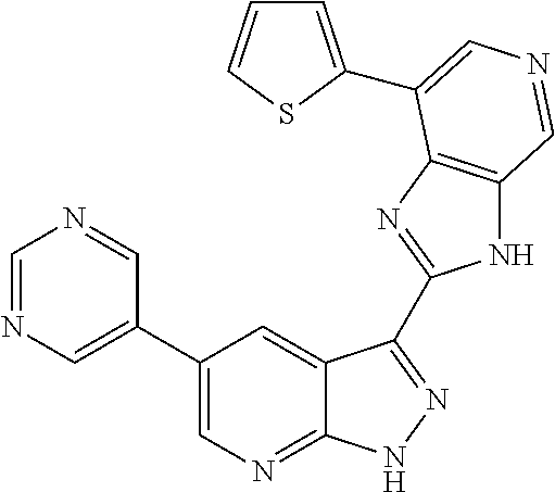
C1(C2=CN=CN=C2)=CN=C2C(=C1)C(C1=NC3=C(N1)C=NC=C3C1=CC=CS1)=NN2
